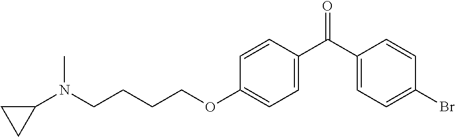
C1(C(C2=CC=C(OCCCCN(C3CC3)C)C=C2)=O)=CC=C(Br)C=C1
